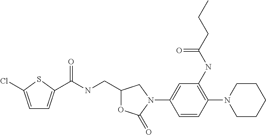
C1=C(Cl)SC(C(NCC2OC(=O)N(C3=CC(NC(CCC)=O)=C(N4CCCCC4)C=C3)C2)=O)=C1
